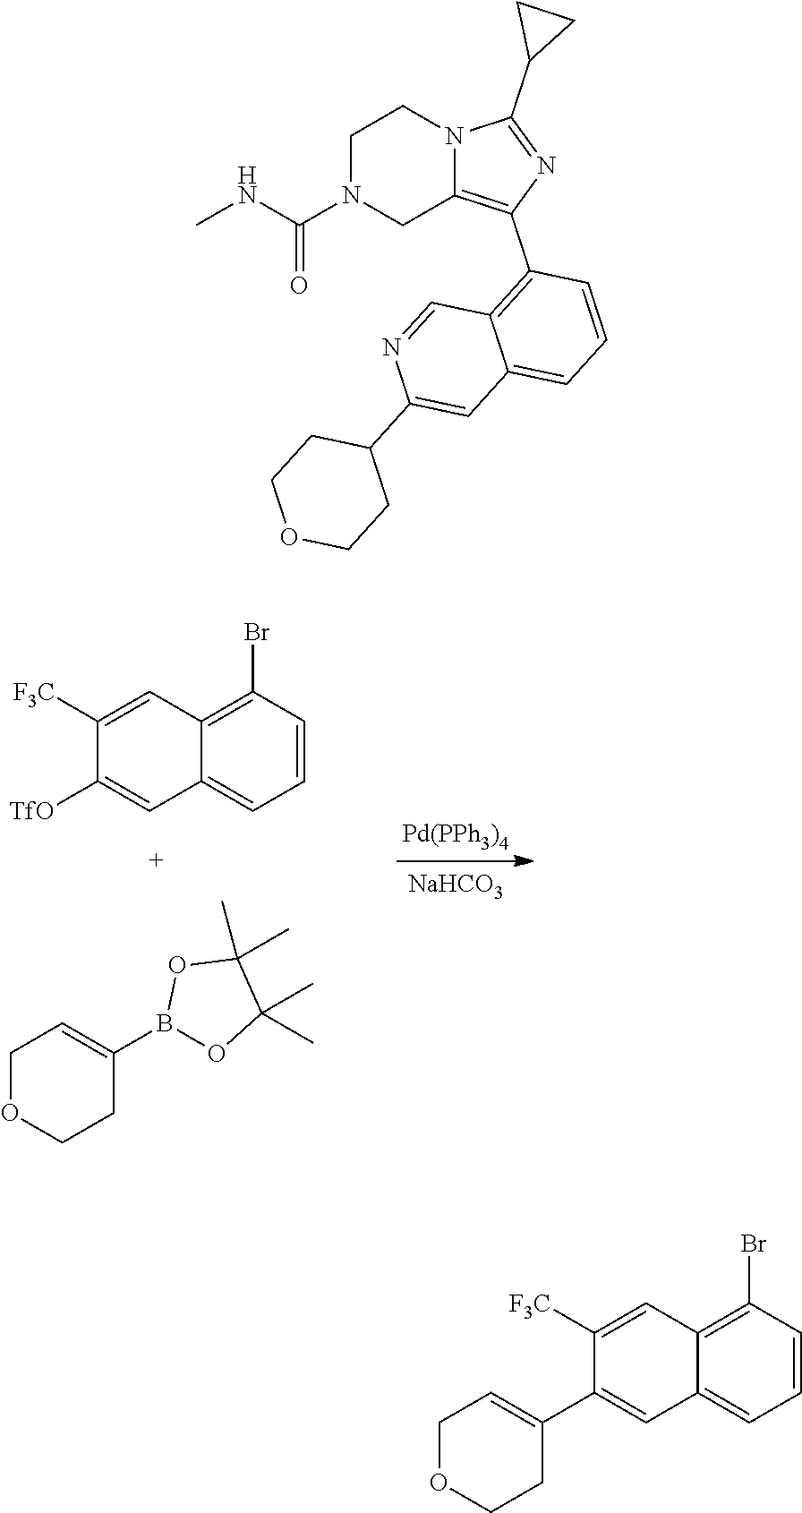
C12=C(Br)C=CC=C1C=C(C1=CCOCC1)C([F3C])=C2.C12=C(Br)C=CC=C1C=C([TfO])C([F3C])=C2.C1OCCC(B2OC(C)(C)C(C)(C)O2)=C1.[Pd(PPh3)4].[NaHCO3].C1N(C(NC)=O)CC2=C(C3=C4C(=CC=C3)C=C(C3CCOCC3)N=C4)N=C(C3CC3)N2C1
